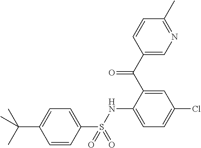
C1(C(C2=CC(Cl)=CC=C2NS(C2=CC=C(C(C)(C)C)C=C2)(=O)=O)=O)=CN=C(C)C=C1
